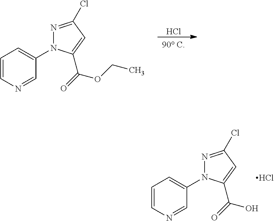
C1=CN=CC(N2N=C(Cl)C=C2C(=O)O)=C1.Cl.Cl.[90 C].C1=CN=CC(N2N=C(Cl)C=C2C(=O)OCC)=C1
